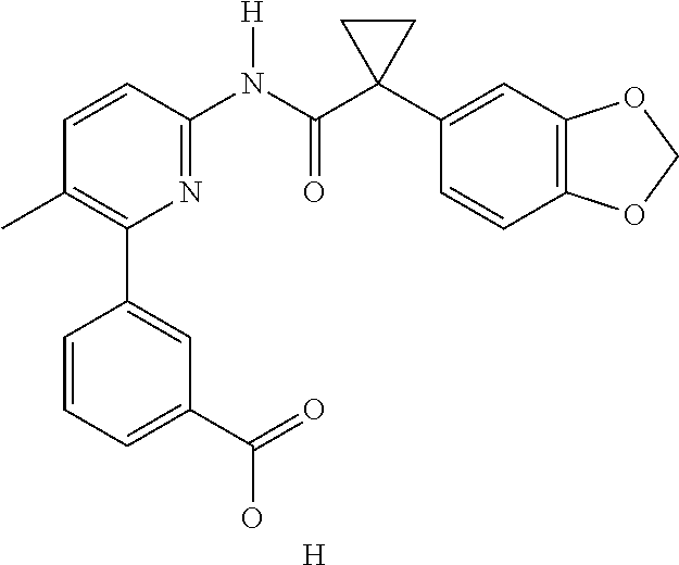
C1=CC(N(C(C2(C3=CC4=C(C=C3)OCO4)CC2)=O)[H])=NC(C2=CC(C(=O)O)=CC=C2)=C1C.[H]
